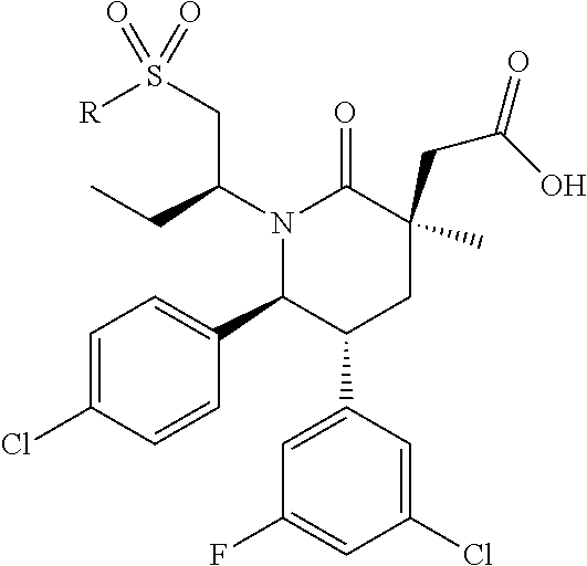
C1=C(Cl)C=CC(C2C(C3=CC(F)=CC(Cl)=C3)CC(CC(O)=O)(C)C(=O)N2C(CS([R])(=O)=O)CC)=C1
